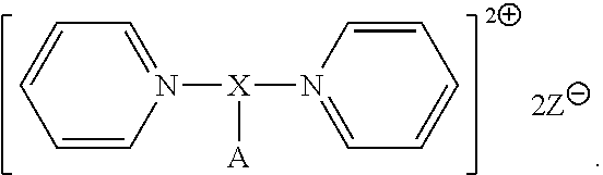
N1([X]([A])N2=CC=CC=C2)=CC=CC=C1
